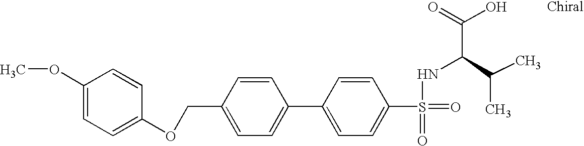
C1(OC)=CC=C(OCC2=CC=C(C3=CC=C(S(=O)(NC(C(O)=O)C(C)C)=O)C=C3)C=C2)C=C1
